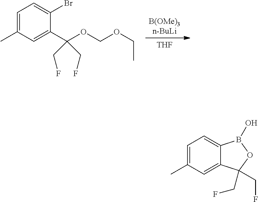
[B(OMe)3n-BuLi].[THF].C1=C(C)C=C(C(OCOCC)(CF)CF)C(Br)=C1.C1=C(C)C=C2C(=C1)B(O)OC2(CF)CF
